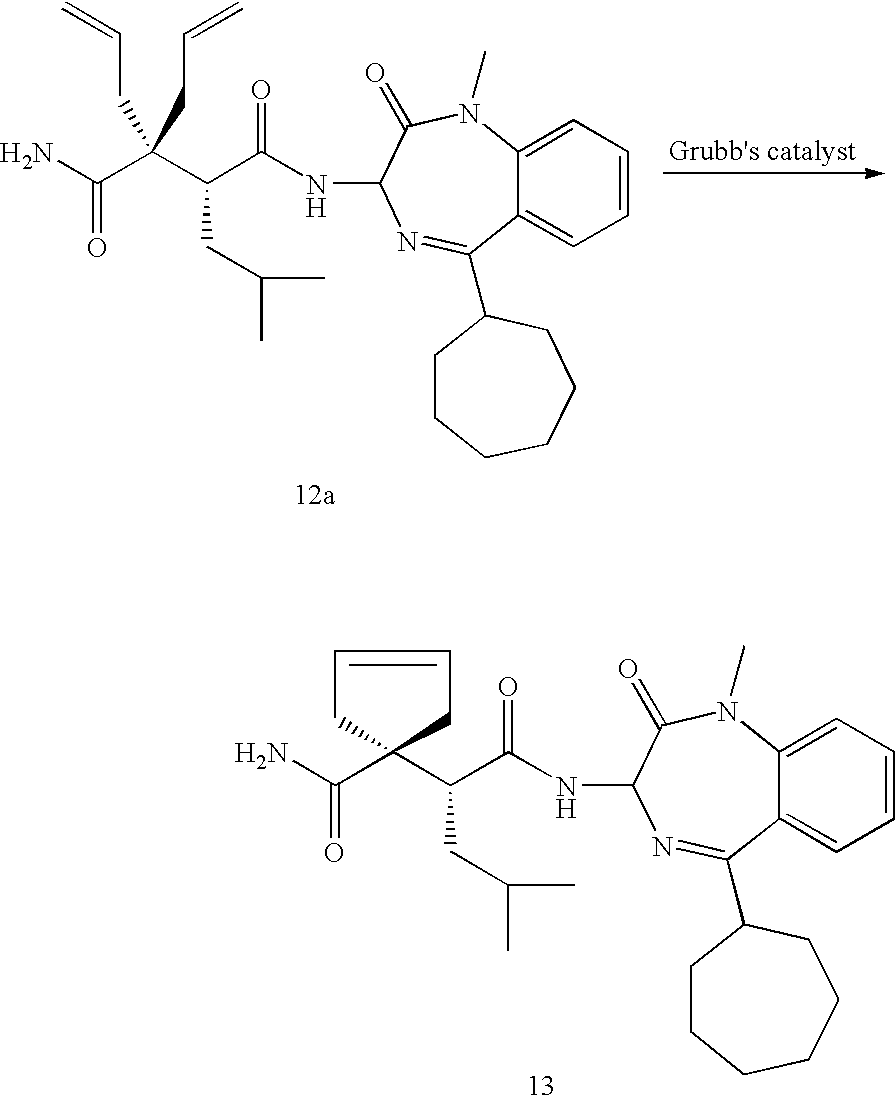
C(C(C(C(NC1N=C(C2CCCCCC2)C2=CC=CC=C2N(C)C1=O)=O)CC(C)C)(CC=C)CC=C)(=O)N.C(=O)(N)C1(C(C(NC2N=C(C3CCCCCC3)C3=CC=CC=C3N(C)C2=O)=O)CC(C)C)CC=CC1
